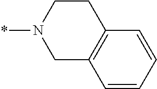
C1=CC=CC2=C1CN(*)CC2
